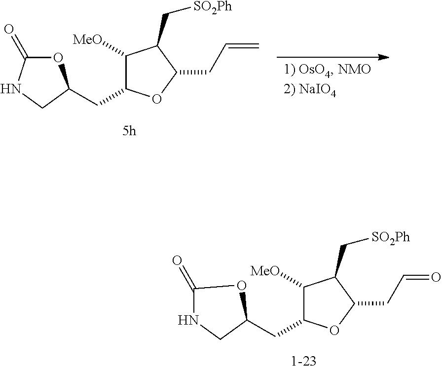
C1([MeO])C(CC2OC(=O)NC2)OC(CC=C)C1C[SO2Ph].C1([MeO])C(CC2OC(=O)NC2)OC(CC=O)C1C[SO2Ph]
